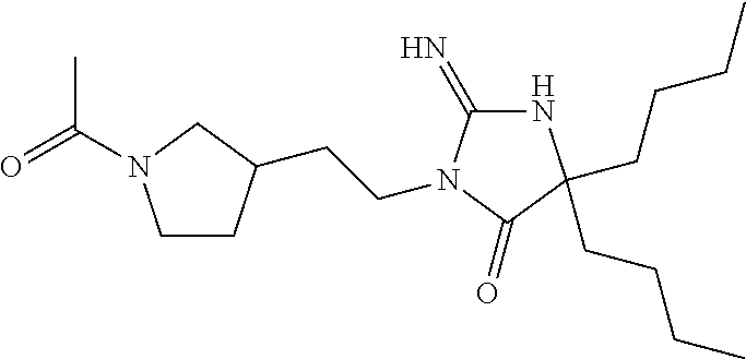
C1CC(CCN2C(=N)NC(CCCC)(CCCC)C2=O)CN1C(C)=O
